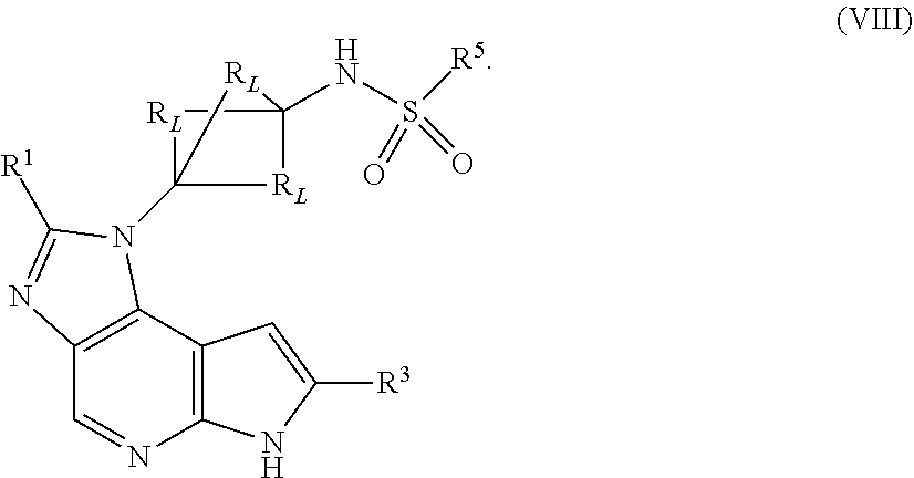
C12=C(C3=C(C=N1)N=C([R1])N3C13[RL]C(NS([R5])(=O)=O)([RL]1)[RL]3)C=C([R3])N2
